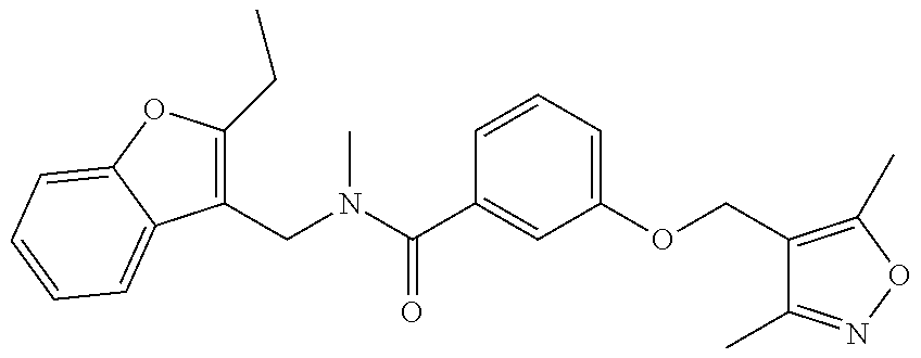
C1(CN(C)C(=O)C2=CC(OCC3=C(C)ON=C3C)=CC=C2)=C(CC)OC2=CC=CC=C12
